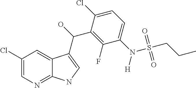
C12=NC=C(Cl)C=C1C(C(O)C1=C(F)C(N([H])S(=O)(=O)CCC)=CC=C1Cl)=CN2
